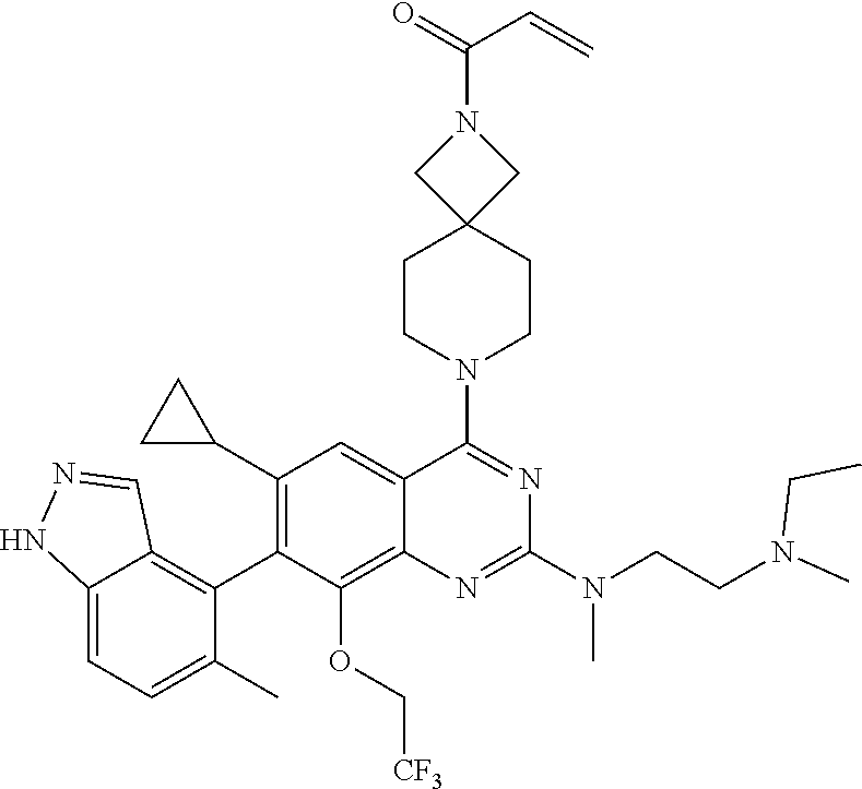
C12=CC=C(C)C(C3=C(C4CC4)C=C4C(=C3OC[CF3])N=C(N(CCN(C)CC)C)N=C4N3CCC4(CC3)CN(C(=O)C=C)C4)=C1C=NN2
